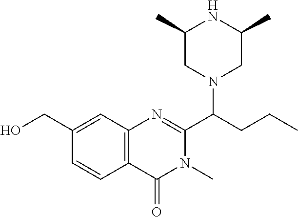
C1=CC2=C(C=C1CO)N=C(C(N1CC(C)NC(C)C1)CCC)N(C)C2=O
